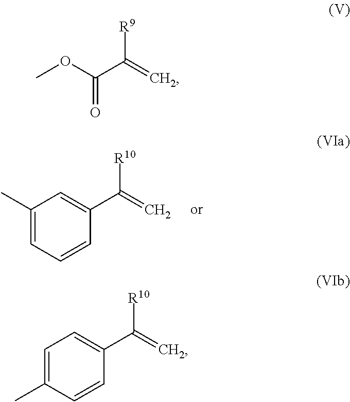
C1(C(=C)[R10])=CC(C)=CC=C1.COC(C(=C)[R9])=O.C1(C(=C)[R10])=CC=C(C)C=C1
